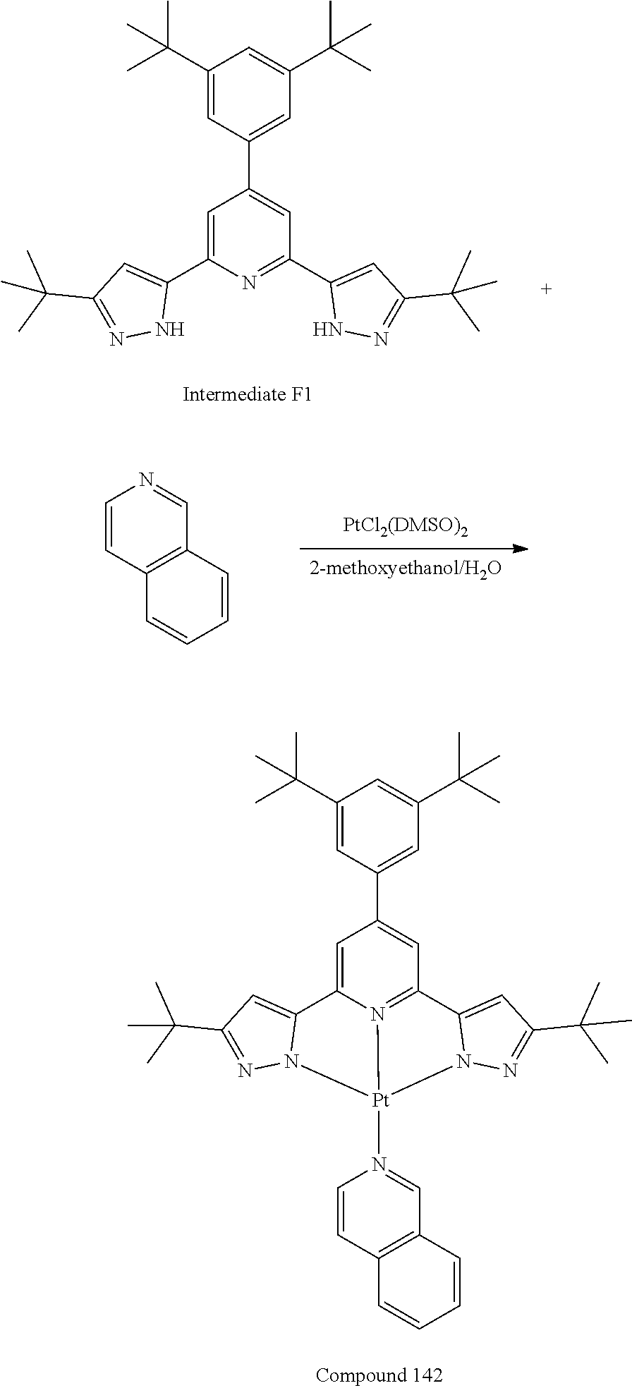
C1=C(C2=CC(C(C)(C)C)=NN2)N=C(C2=CC(C(C)(C)C)=NN2)C=C1C1=CC(C(C)(C)C)=CC(C(C)(C)C)=C1.C1=CC2=C(C=N1)C=CC=C2.C1=C2N3=C(C=C1C1=CC(C(C)(C)C)=CC(C(C)(C)C)=C1)C1=CC(C(C)(C)C)=NN1[Pt]3(N1=CC3=C(C=C1)C=CC=C3)N1C2=CC(C(C)(C)C)=N1
